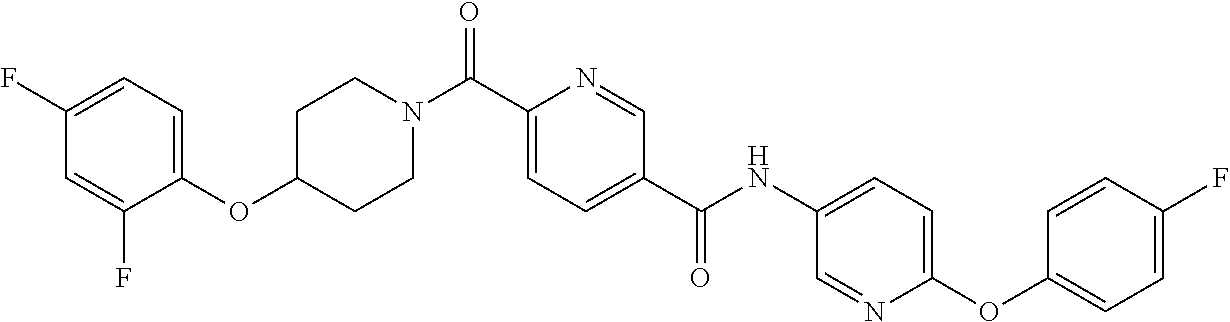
C1C(OC2=CC=C(F)C=C2F)CCN(C(C2=CC=C(C(NC3=CC=C(OC4=CC=C(F)C=C4)N=C3)=O)C=N2)=O)C1
